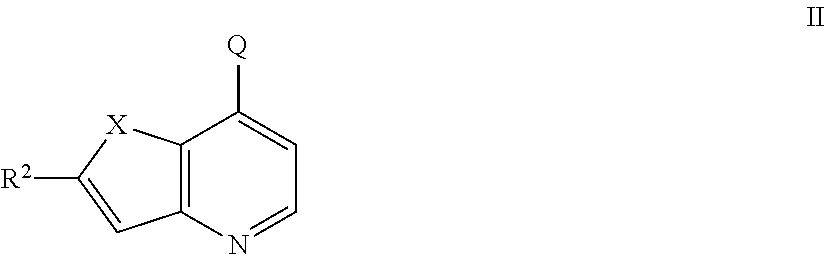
[R2]C1=CC2=C([X]1)C([Q])=CC=N2
